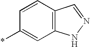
C1(*)=CC2=C(C=C1)C=NN2
